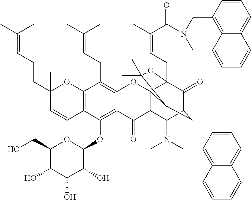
C12=C(OC3OC(CO)C(O)C(O)C3O)C3=C(C(CC=C(C)C)=C1OC14C(C2=O)C(N(C)CC2=C5C(=CC=C2)C=CC=C5)C2C(=O)C1(CC=C(C)C(=O)N(CC1=C5C(=CC=C1)C=CC=C5)C)OC(C)(C)C4C2)OC(C)(CCC=C(C)C)C=C3
